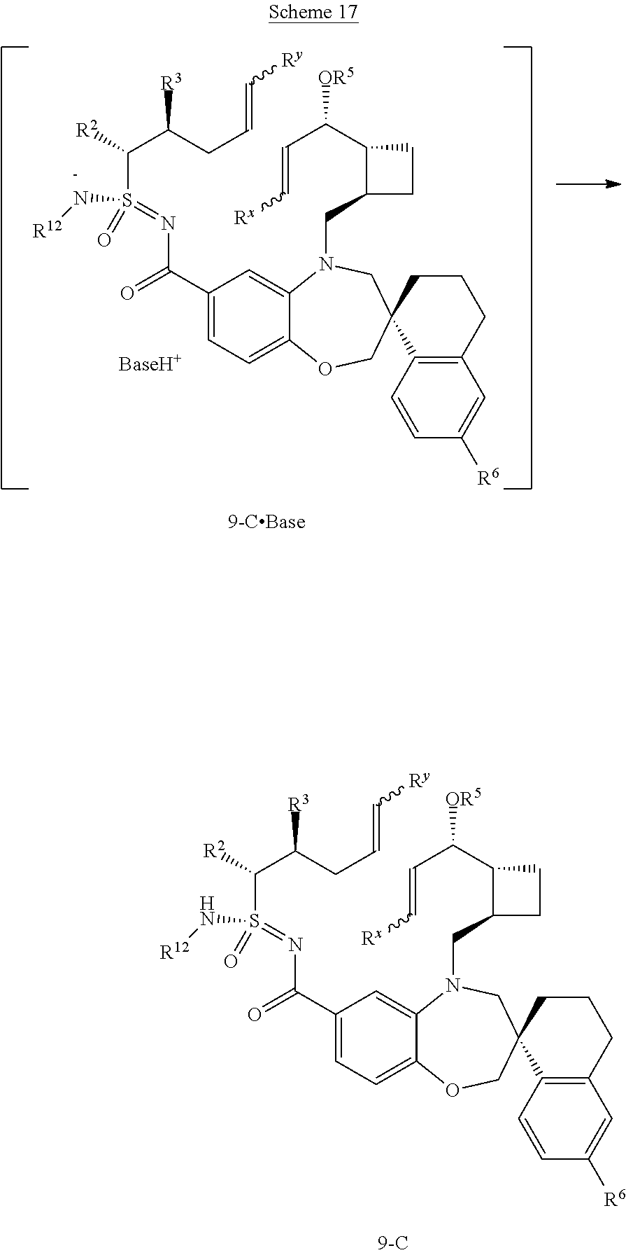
C1=C(C(N=S(=O)(C(C(CC=C[Ry])[R3])[R2])N[R12])=O)C=C2C(=C1)OCC1(CN2CC2C(C(C=C[Rx])[OR5])CC2)C2=C(CCC1)C=C([R6])C=C2.C1=C(C(N=S(=O)(C(C(CC=C[Ry])[R3])[R2])N[R12])=O)C=C2C(=C1)OCC1(CN2CC2C(C(C=C[Rx])[OR5])CC2)C2=C(CCC1)C=C([R6])C=C2
